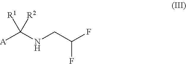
[A]C(NCC(F)F)([R2])[R1]
